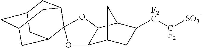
C12C3CC([F2C][CF2][SO3])C(C1OC1(O2)C2CC4CC(CC1C4)C2)C3
